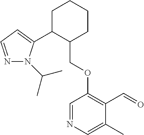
C1C(C2=CC=NN2C(C)C)C(COC2=C(C=O)C(C)=CN=C2)CCC1
